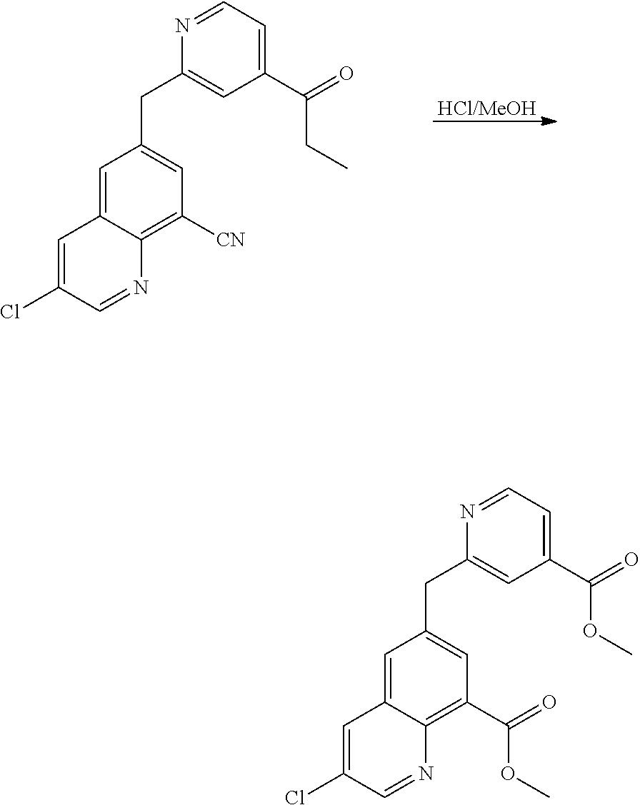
C1=C2C(=C([CN])C=C1CC1=CC(C(CC)=O)=CC=N1)N=CC(Cl)=C2.[HCl/MeOH].C1=C2C(=C(C(OC)=O)C=C1CC1=CC(C(OC)=O)=CC=N1)N=CC(Cl)=C2
